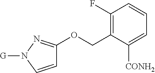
C1(F)=C(COC2=NN([G])C=C2)C([CONH2])=CC=C1
